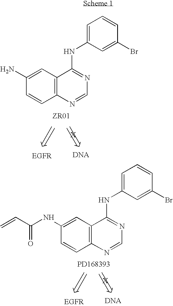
C1(N)=CC2=C(C=C1)N=CN=C2NC1=CC=CC(Br)=C1.C1(NC(=O)C=C)=CC2=C(C=C1)N=CN=C2NC1=CC=CC(Br)=C1
